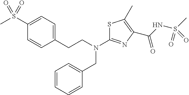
C(N(C1=NC(C(=O)NS(C)(=O)=O)=C(C)S1)CC1=CC=CC=C1)CC1=CC=C(S(=O)(C)=O)C=C1
